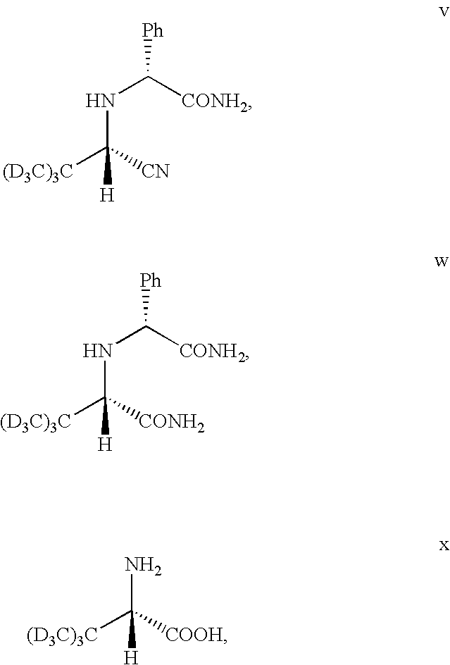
N(C([CN])([(D3C)3C])[H])C([CONH2])[Ph].N(C([CONH2])([(D3C)3C])[H])C([CONH2])[Ph].NC([COOH])([(D3C)3C])[H]
